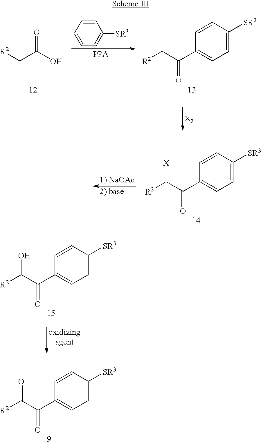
[R2]CC(O)=O.C1=CC=CC=C1[SR3].C(C(C1=CC=C([SR3])C=C1)=O)[R2].[X2].C(C(C1=CC=C([SR3])C=C1)=O)([R2])[X].C(C(C1=CC=C([SR3])C=C1)=O)([R2])O.C(C(C1=CC=C([SR3])C=C1)=O)([R2])=O
